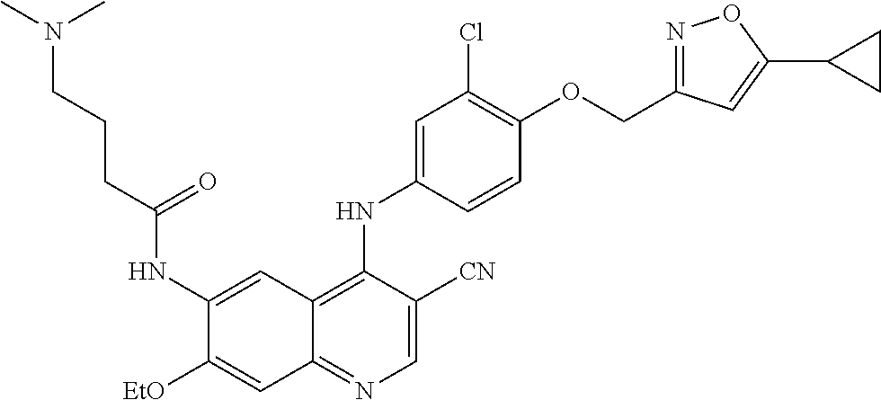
C1=C([CN])C(NC2=CC(Cl)=C(OCC3=NOC(C4CC4)=C3)C=C2)=C2C(=N1)C=C([EtO])C(NC(CCCN(C)C)=O)=C2
